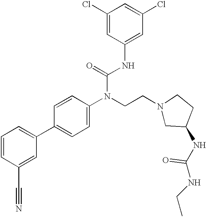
C1=CC(C#N)=CC(C2=CC=C(N(CCN3CC(NC(NCC)=O)CC3)C(=O)NC3=CC(Cl)=CC(Cl)=C3)C=C2)=C1
